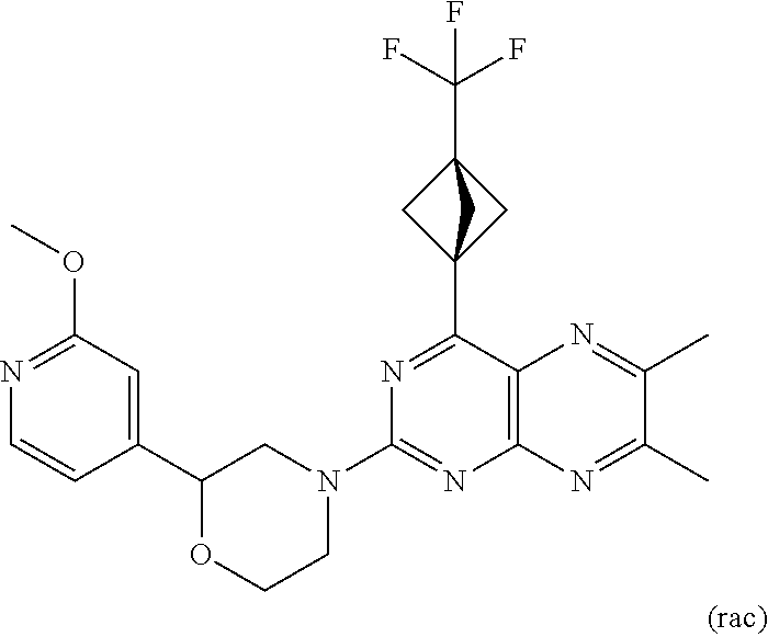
C1(C2=CC(OC)=NC=C2)OCCN(C2=NC3=C(C(C45CC(C(F)(F)F)(C4)C5)=N2)N=C(C)C(C)=N3)C1
